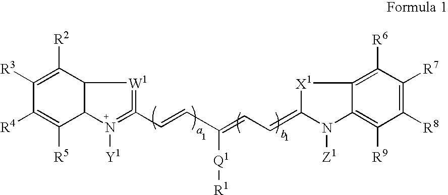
C1([R2])=C([R3])C([R4])=C([R5])C2C1[W1]=C(C=CC(=CC=C1[X1]C3=C([R6])C([R7])=C([R8])C([R9])=C3N1[Z1])[Q1][R1])=N2[Y1]
